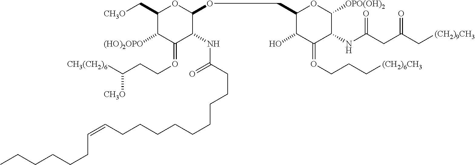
C1(C[CH3O])C([(HO)2OPO])C(=OCCC([CH3(CH2)6])[CH3O])C(NC(CCCCCCCCCC=CCCCCCC)=O)C(OCC2C(O)C(=OCCC[(CH2)6CH3])C(NC(CC(C[(CH2)9CH3])=O)=O)C([OPO(OH)2])O2)O1
